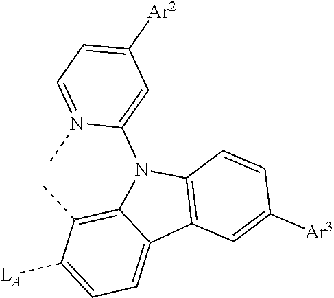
C1=C([LA])C(C)=C2C(=C1)C1=C(N2C2=CC([Ar2])=CC=N2C)C=CC([Ar3])=C1
